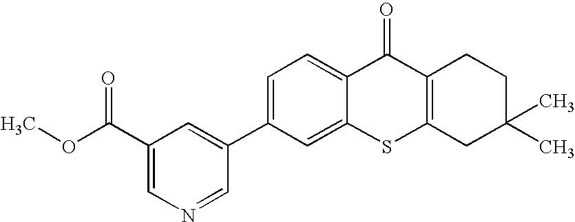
C1=C(C2=CC(C(OC)=O)=CN=C2)C=C2C(=C1)C(=O)C1=C(S2)CC(C)(C)CC1
